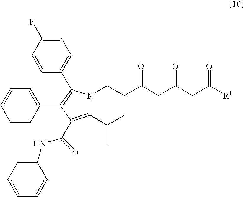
O=C(CC(=O)CC([R1])=O)CCN1C(C(C)C)=C(C(NC2=CC=CC=C2)=O)C(C2=CC=CC=C2)=C1C1=CC=C(F)C=C1
